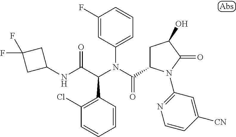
C1(F)=CC(N(C(=O)C2CC(O)C(=O)N2C2=NC=CC([CN])=C2)C(C(NC2CC(F)(F)C2)=O)C2=C(Cl)C=CC=C2)=CC=C1
